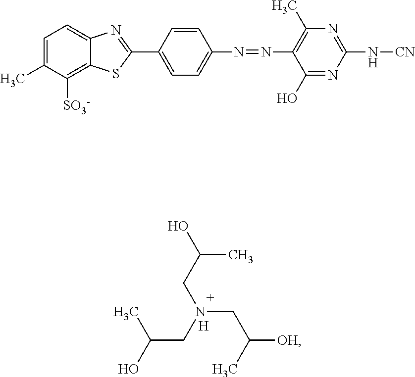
N(CC(C)[OH])(CC(C)O)CC(C)O.[H].C1=C(C)C([SO3-])=C2C(=C1)N=C(C1=CC=C(N=NC3=C(C)N=C(N[CN])N=C3O)C=C1)S2
